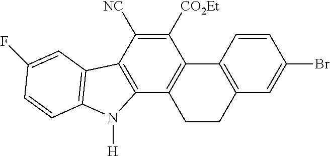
C1([CO2Et])=C([NC])C2=C(C3=C1C1=C(CC3)C=C(Br)C=C1)N([H])C1=C2C=C(F)C=C1
